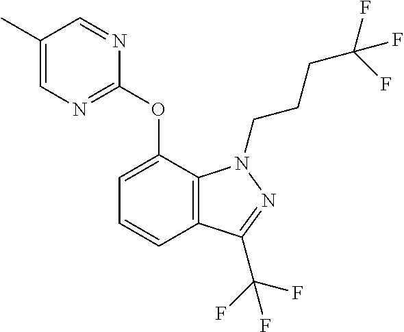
C1(C)=CN=C(OC2=CC=CC3=C2N(CCCC(F)(F)F)N=C3C(F)(F)F)N=C1
